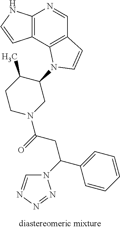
C12=C(C3=C(C=N1)C=CN3C1C(C)CCN(C(=O)CC(C3=CC=CC=C3)N3C=NN=N3)C1)C=CN2
